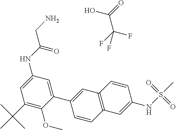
C1(C2=CC3=C(C=C2)C=C(NS(=O)(=O)C)C=C3)=CC(NC(CN)=O)=CC(C(C)(C)C)=C1OC.OC(=O)C(F)(F)F
